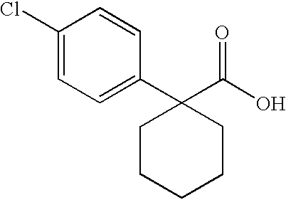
C1(Cl)=CC=C(C2(C(O)=O)CCCCC2)C=C1
